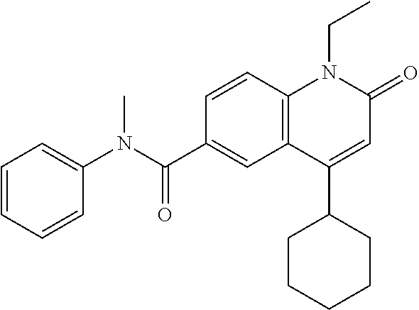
C1(N(C(C2=CC3=C(C=C2)N(CC)C(=O)C=C3C2CCCCC2)=O)C)=CC=CC=C1
